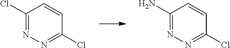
C1(Cl)=NN=C(Cl)C=C1.C1(N)=NN=C(Cl)C=C1
